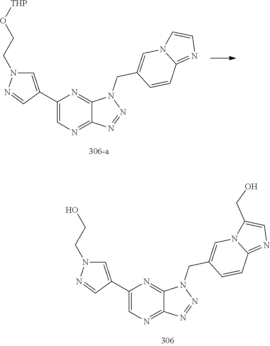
C1(C2=CN(CCO)N=C2)=CN=C2C(=N1)N(CC1=CN3C(=NC=C3CO)C=C1)N=N2.C1(C2=CN(CCO[THP])N=C2)=CN=C2C(=N1)N(CC1=CN3C(=NC=C3)C=C1)N=N2
